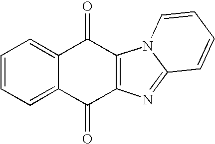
C1=CC=C2C(=C1)C(=O)C1=C(C2=O)N=C2N1C=CC=C2
